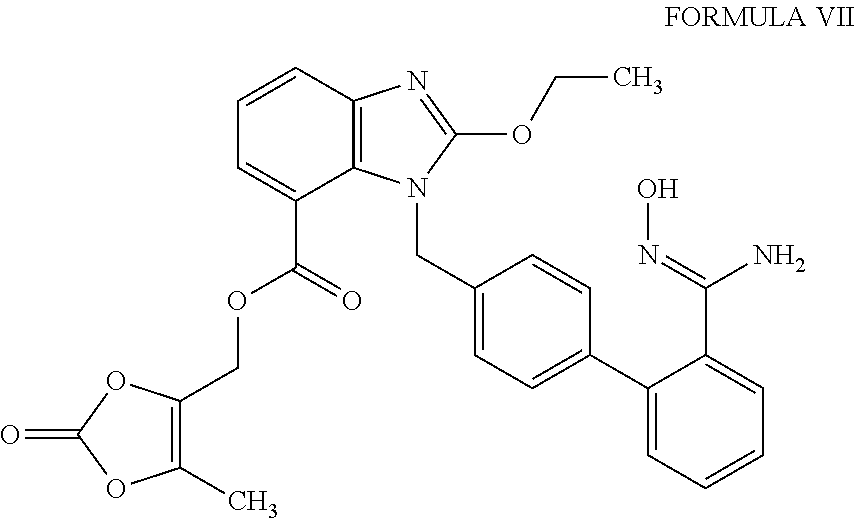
C1(C)=C(COC(C2=CC=CC3=C2N(CC2=CC=C(C4=CC=CC=C4C(=NO)N)C=C2)C(OCC)=N3)=O)OC(=O)O1
